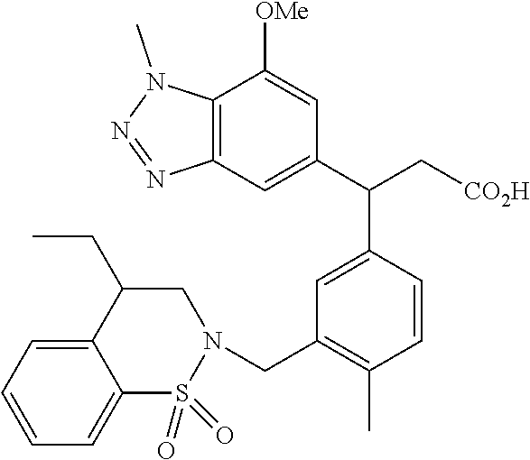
C1=CC=C2C(=C1)C(CC)CN(CC1=C(C)C=CC(C(C3=CC4=C(C([OMe])=C3)N(C)N=N4)C[CO2H])=C1)S2(=O)=O
